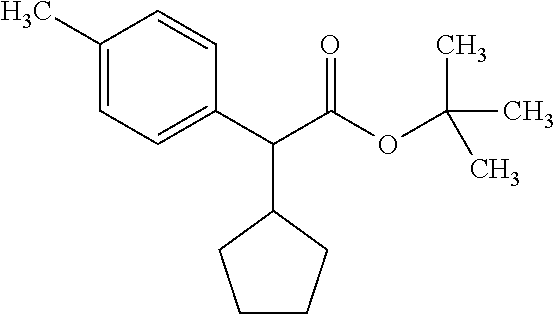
C1(C)=CC=C(C(C(OC(C)(C)C)=O)C2CCCC2)C=C1
